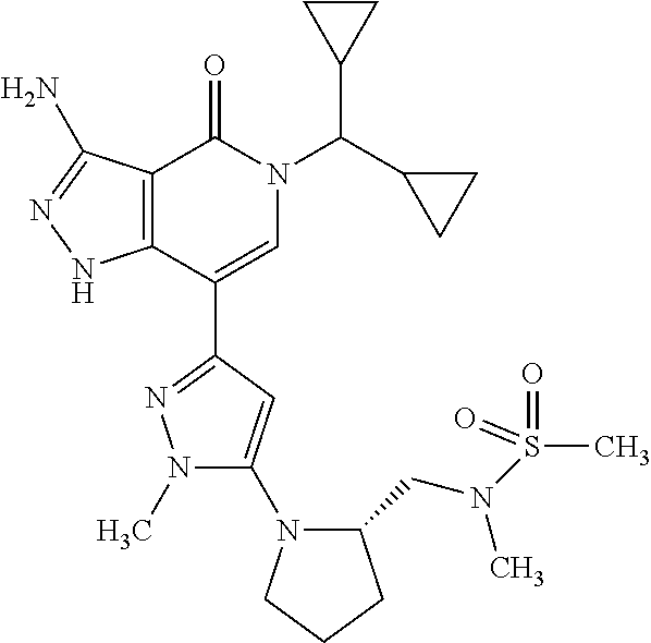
C12=C(C(C3=NN(C)C(N4CCCC4CN(S(C)(=O)=O)C)=C3)=CN(C(C3CC3)C3CC3)C1=O)NN=C2N
